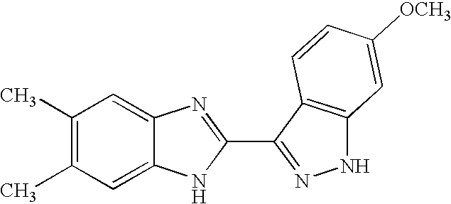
C1(C)=C(C)C=C2C(=C1)N=C(C1=NNC3=C1C=CC([OCH3])=C3)N2
